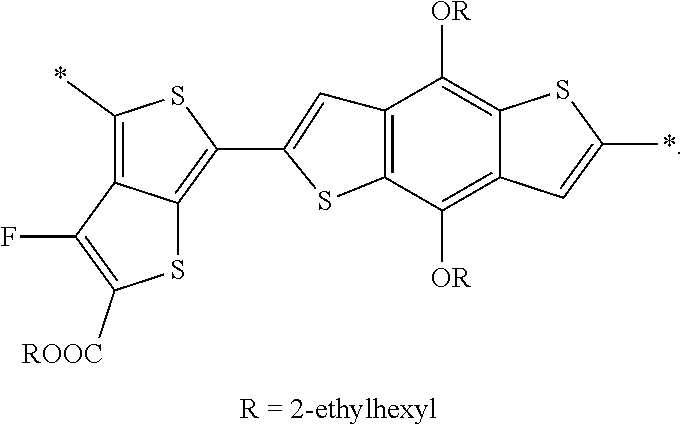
C12=C(C([OR])=C3C(=C1[OR])SC(*)=C3)SC(C1=C3C(=C(*)S1)C(F)=C([ROOC])S3)=C2
